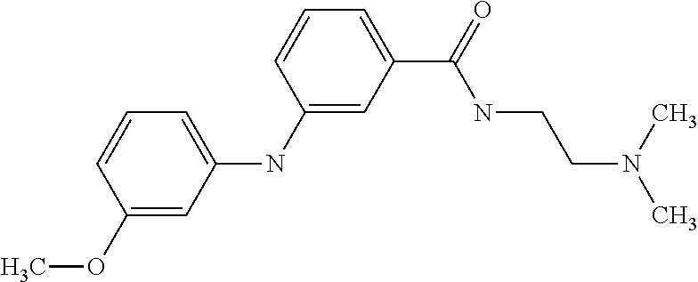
C1(NC2=CC=CC(OC)=C2)=CC(C(NCCN(C)C)=O)=CC=C1
